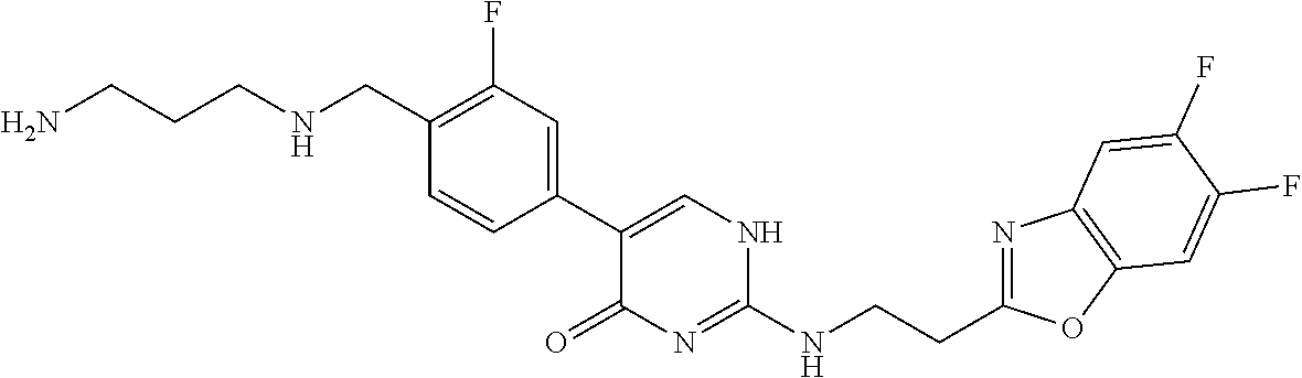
C1(CNCCCN)=C(F)C=C(C2=CNC(NCCC3=NC4=C(O3)C=C(F)C(F)=C4)=NC2=O)C=C1
